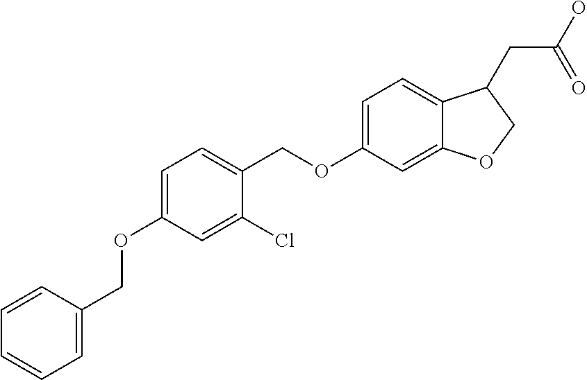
C1=C(OCC2=CC=CC=C2)C=C(Cl)C(COC2=CC=C3C(=C2)OCC3CC(O)=O)=C1
